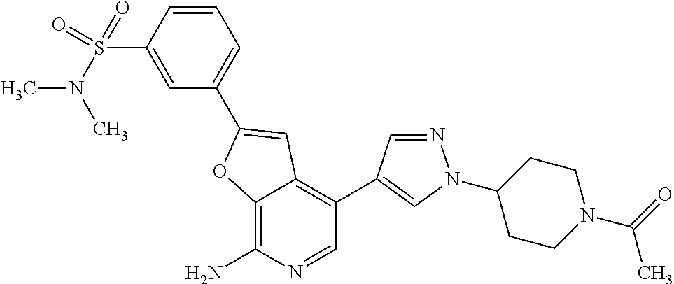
C12=C(N)N=CC(C3=CN(C4CCN(C(=O)C)CC4)N=C3)=C1C=C(C1=CC=CC(S(N(C)C)(=O)=O)=C1)O2
